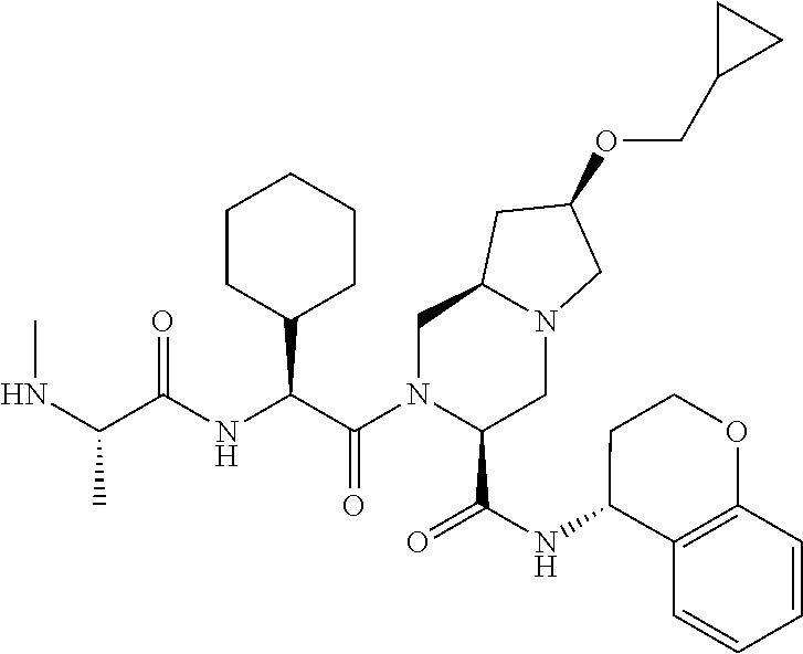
C1CC(C(C(N2C(C(NC3C4=C(OCC3)C=CC=C4)=O)CN3C(C2)CC(OCC2CC2)C3)=O)NC(C(NC)C)=O)CCC1
